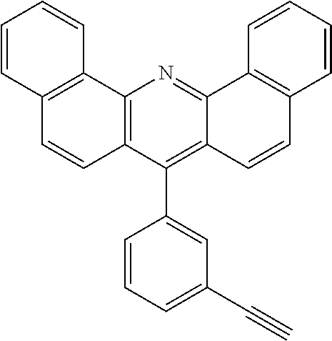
C12=C(C3=CC(C#C)=CC=C3)C3=C(N=C1C1=C(C=C2)C=CC=C1)C1=C(C=C3)C=CC=C1
